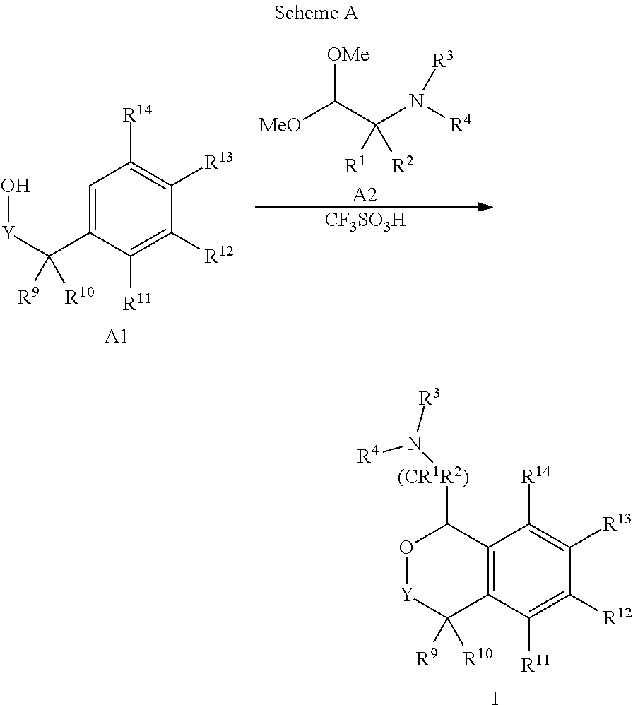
C1=C(C([Y]O)([R9])[R10])C([R11])=C([R12])C([R13])=C1[R14].[A1].[MeO]C(C(N([R4])[R3])([R1])[R2])[OMe].[A2].[CF3SO3H].C12=C(C([R11])=C([R12])C([R13])=C1[R14])C([R9])([R10])[Y]OC2[(CR1R2)]N([R3])[R4].I
